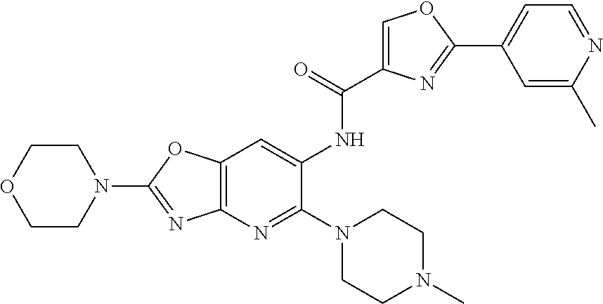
C1COCCN1C1=NC2=C(O1)C=C(NC(=O)C1=COC(C3=CC=NC(C)=C3)=N1)C(N1CCN(C)CC1)=N2
